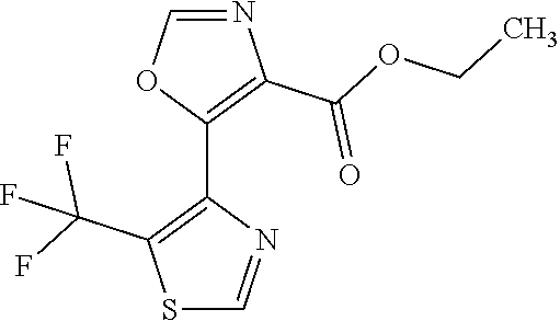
S1C=NC(C2=C(C(=O)OCC)N=CO2)=C1C(F)(F)F
